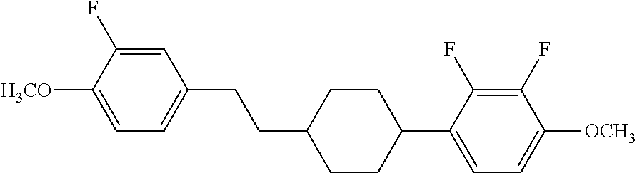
C1=C(F)C([H3CO])=CC=C1CCC1CCC(C2=CC=C([OCH3])C(F)=C2F)CC1
